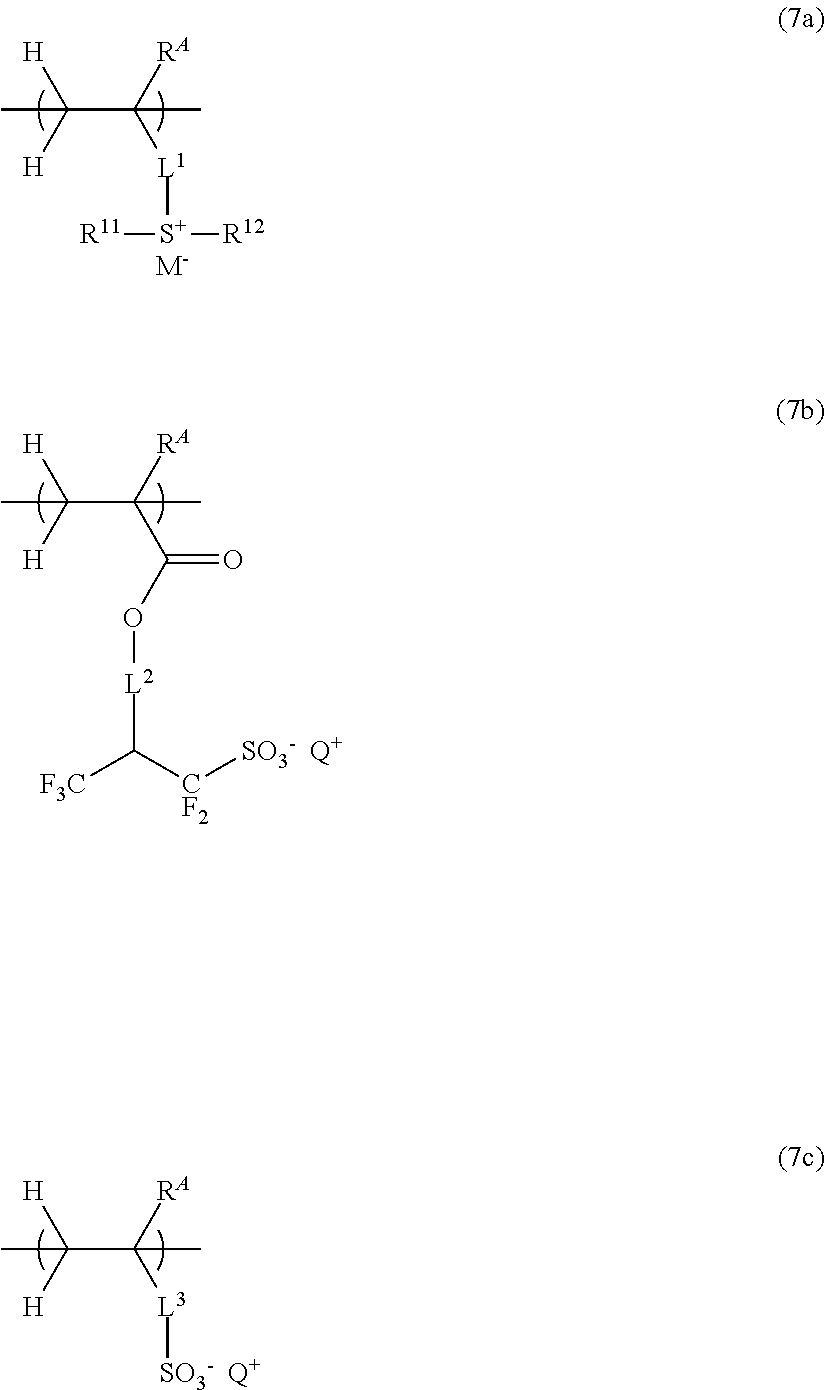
[L1](C([RA])(C([H])([H])C)C)[S+]([R11])[R12].[M-].C(C([RA])(C([H])([H])C)C)(O[L2]C([F3C])[CF2][SO3-])=O.[Q+].[L3](C([RA])(C([H])([H])C)C)[SO3-].[Q+]
